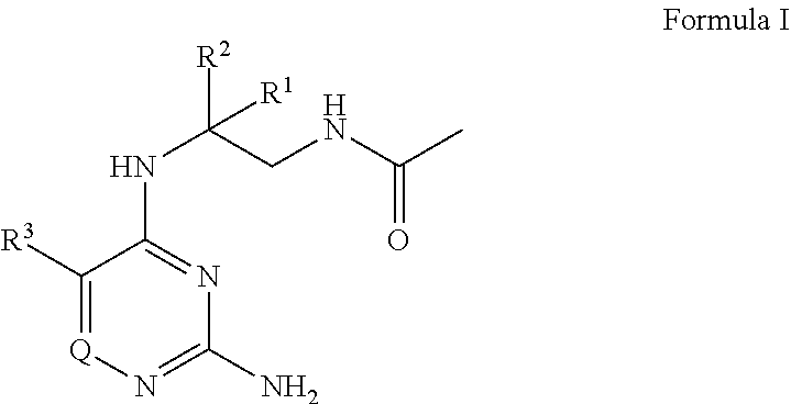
C1([R3])=[Q]N=C(N)N=C1NC(CNC(=O)C)([R2])[R1]
